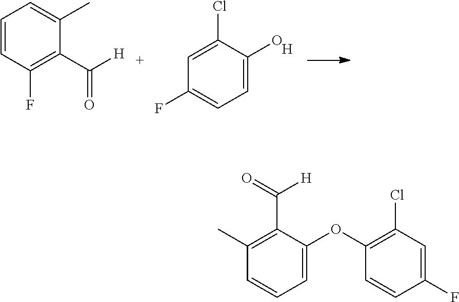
C1=CC(F)=C(C([H])=O)C(C)=C1.C1=C(O)C(Cl)=CC(F)=C1.[H].C1=C(OC2=C(Cl)C=C(F)C=C2)C(C(=O)[H])=C(C)C=C1
